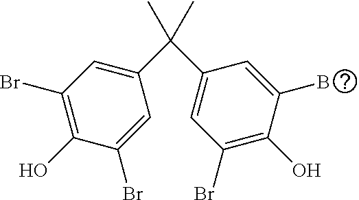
C1(O)=C(Br)C=C(C(C2=CC(Br)=C(O)C(B)=C2)(C)C)C=C1Br
